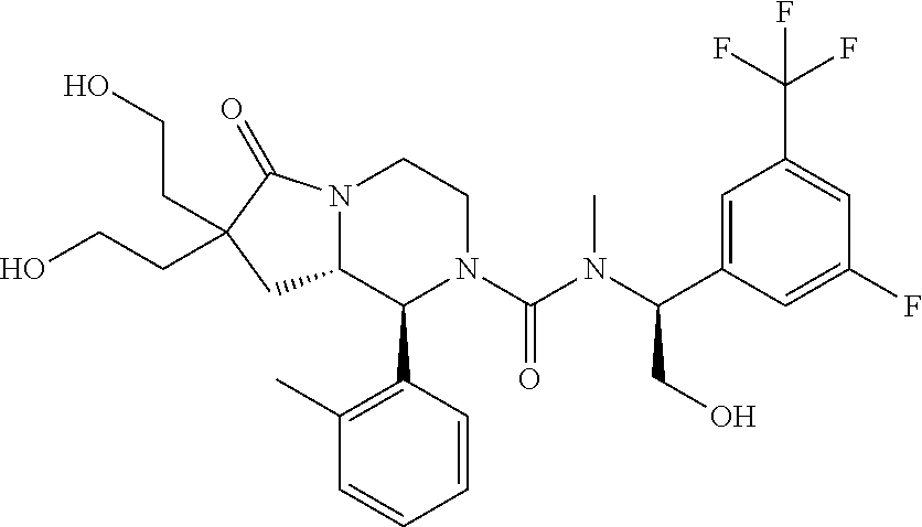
N12C(C(C3=C(C)C=CC=C3)N(C(N(C(CO)C3=CC(C(F)(F)F)=CC(F)=C3)C)=O)CC1)CC(CCO)(CCO)C2=O
